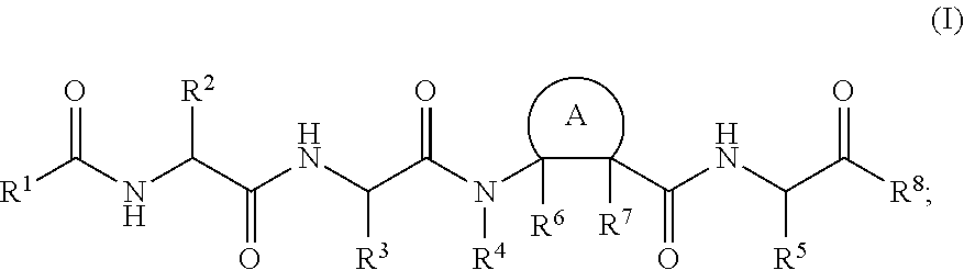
[R1]C(NC(C(NC(C(=O)N(C(C(C(NC(C([R8])=O)[R5])=O)[R7])[R6])[R4])[R3])=O)[R2])=O.[A]
